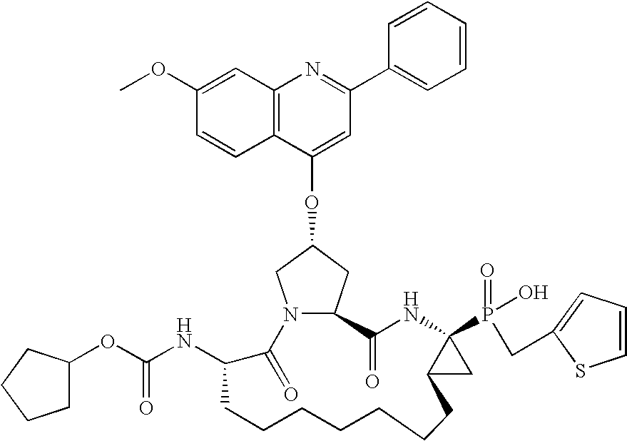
C12=C(C=C(OC)C=C1)N=C(C1=CC=CC=C1)C=C2OC1CN2C(C1)C(=O)NC1(P(=O)(O)CC3=CC=CS3)C(C1)CCCCCCCC(NC(=O)OC1CCCC1)C2=O
